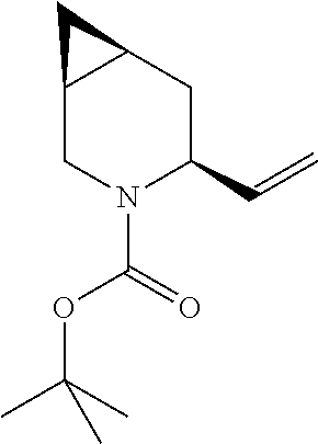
C12CN(C(=O)OC(C)(C)C)C(C=C)CC1C2
